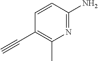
N1=C(N)C=CC(C#C)=C1C
